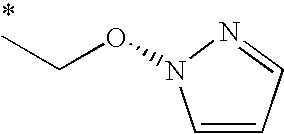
C1=CC=NN1OCC
